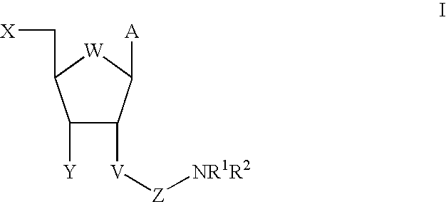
C1([Y])C([V][Z][NR1R2])C([A])[W]C1C[X]
